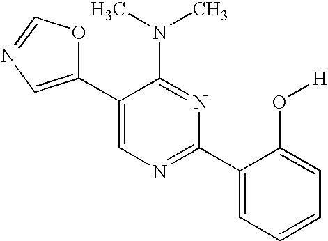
C1(C2=CN=CO2)=CN=C(C2=CC=CC=C2O[H])N=C1N(C)C
